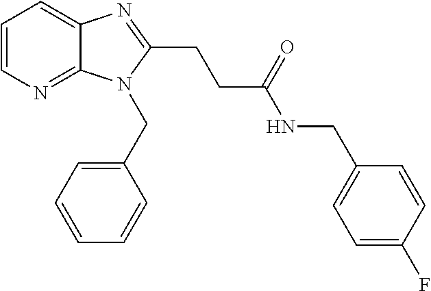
C1=CN=C2C(=C1)N=C(CCC(NCC1=CC=C(F)C=C1)=O)N2CC1=CC=CC=C1
